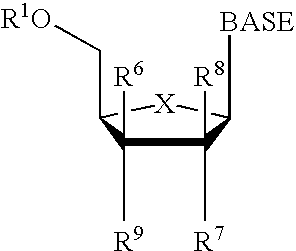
C1([R7])([R8])C([R6])([R9])C(C[R1O])[X]C1[BASE]
